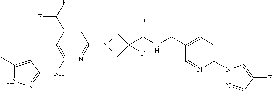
N1C(C)=CC(NC2=CC(C(F)F)=CC(N3CC(C(NCC4=CC=C(N5N=CC(F)=C5)N=C4)=O)(F)C3)=N2)=N1
